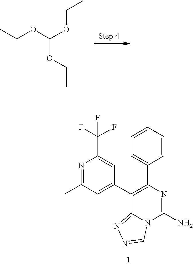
CCOC(OCC)OCC.N1=C(C)C=C(C2=C(C3=CC=CC=C3)N=C(N)N3C2=NN=C3)C=C1C(F)(F)F
